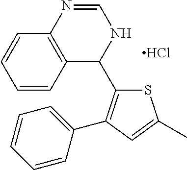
S1C(C2NC=NC3=C2C=CC=C3)=C(C2=CC=CC=C2)C=C1C.Cl
